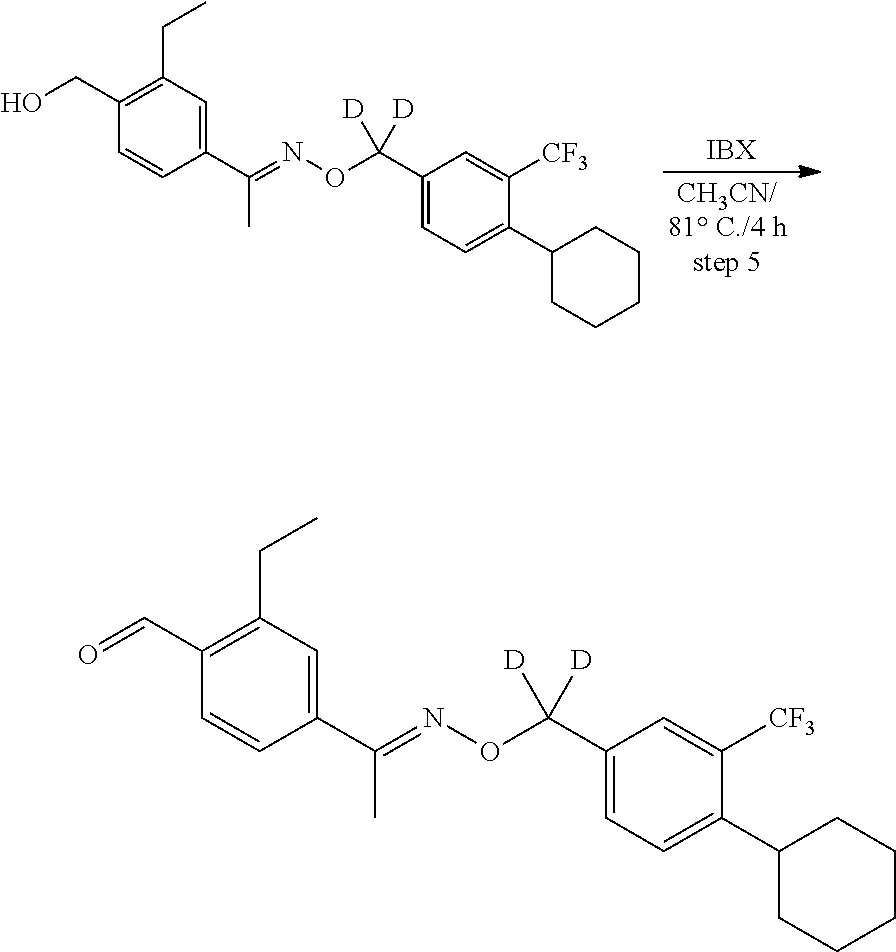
C1(C(ON=C(C)C2=CC(CC)=C(C=O)C=C2)([D])[D])=CC=C(C2CCCCC2)C([CF3])=C1.C1(C(ON=C(C)C2=CC(CC)=C(CO)C=C2)([D])[D])=CC=C(C2CCCCC2)C([CF3])=C1
